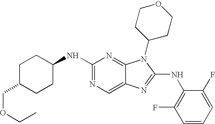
N1=C(NC2CCC(COCC)CC2)N=C2C(=C1)N=C(NC1=C(F)C=CC=C1F)N2C1CCOCC1
